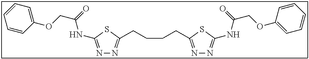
N1=C(NC(COC2=CC=CC=C2)=O)SC(CCCCC2=NN=C(NC(COC3=CC=CC=C3)=O)S2)=N1
